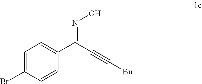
C1(C(C#C[Bu])=NO)=CC=C(Br)C=C1
